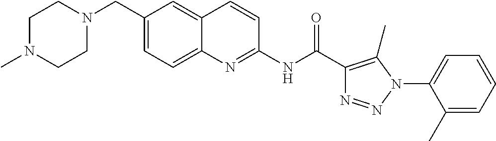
C1(NC(=O)C2=C(C)N(C3=CC=CC=C3C)N=N2)=NC2=CC=C(CN3CCN(C)CC3)C=C2C=C1
